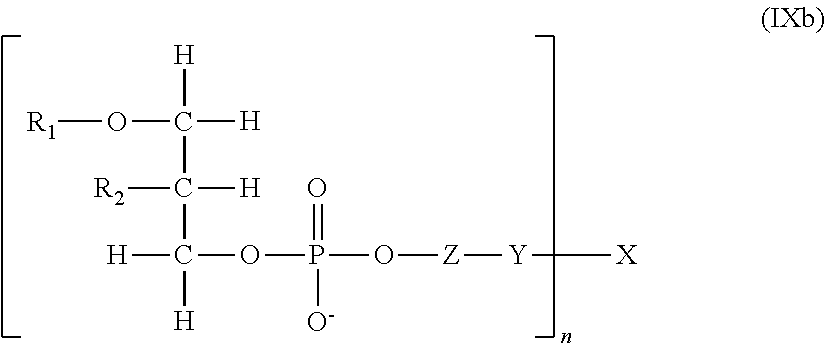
[H]C(C(C([H])(OP(=O)([O-])O[Z][Y][X])[H])([R2])[H])(O[R1])[H]
